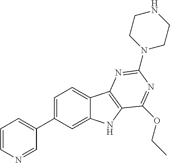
C1=CN=CC(C2=CC=C3C(=C2)NC2=C3N=C(N3CCNCC3)N=C2OCC)=C1
